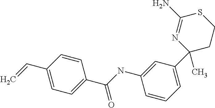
C1=CC(C=C)=CC=C1C(NC1=CC(C2(C)CCSC(N)=N2)=CC=C1)=O
